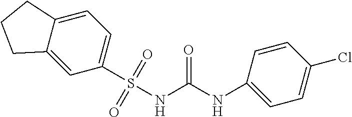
C12=CC=C(S(NC(NC3=CC=C(Cl)C=C3)=O)(=O)=O)C=C1CCC2
